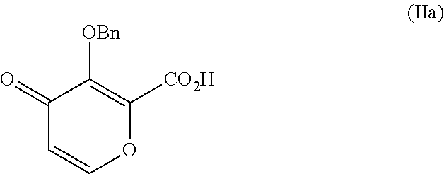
C1=COC([CO2H])=C([OBn])C1=O
